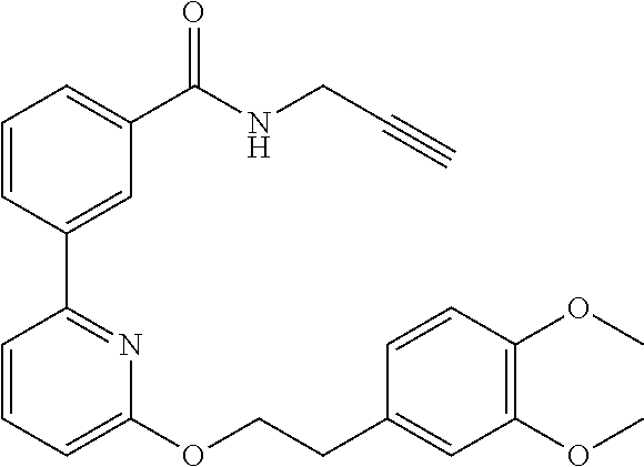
C1=CC(C2=NC(OCCC3=CC(OC)=C(OC)C=C3)=CC=C2)=CC(C(NCC#C)=O)=C1
